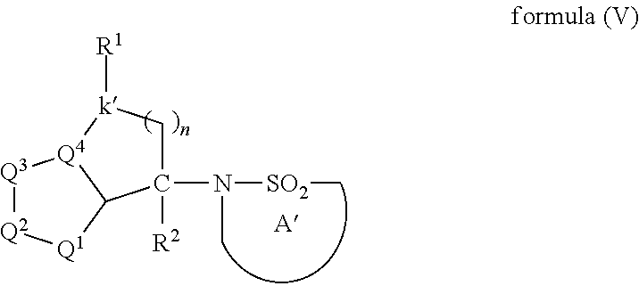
C1C(N([SO2]C)C)([R2])C2[Q4]([k]1[R1])[Q3][Q2][Q1]2
